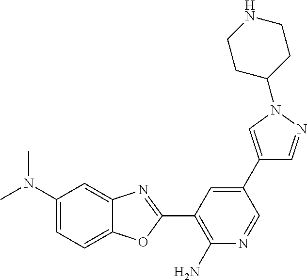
CN(C1=CC=C2C(=C1)N=C(C1=C(N)N=CC(C3=CN(C4CCNCC4)N=C3)=C1)O2)C
